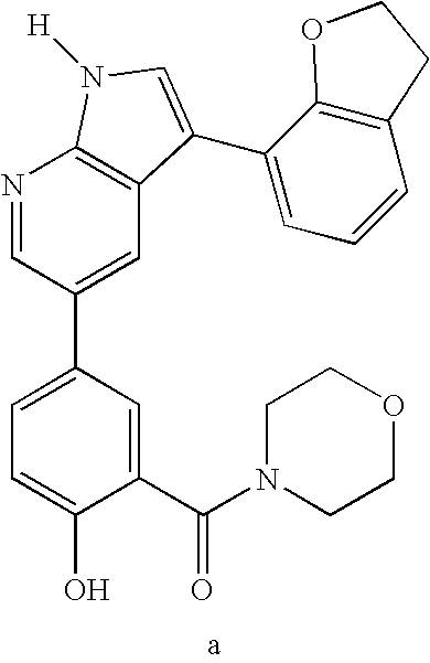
C1(C(N2CCOCC2)=O)=CC(C2=CC3=C(N=C2)N([H])C=C3C2=CC=CC3=C2OCC3)=CC=C1O
